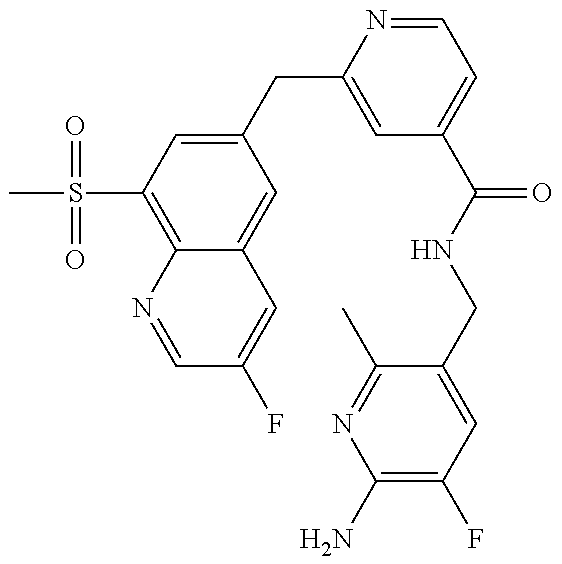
CS(C1=C2C(=CC(CC3=CC(C(=O)NCC4=CC(F)=C(N)N=C4C)=CC=N3)=C1)C=C(F)C=N2)(=O)=O
